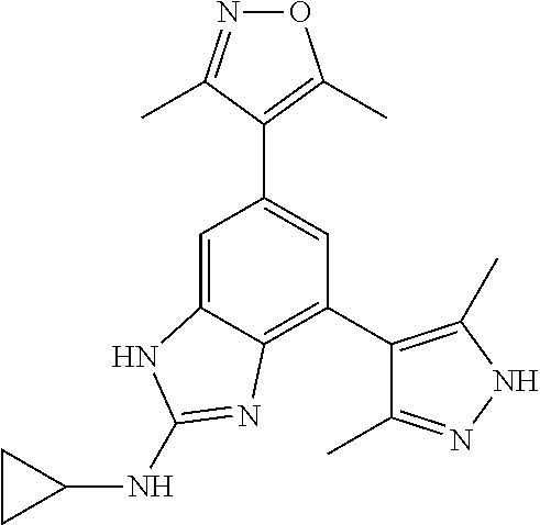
C1=C2C(=C(C3=C(C)NN=C3C)C=C1C1=C(C)ON=C1C)N=C(NC1CC1)N2
